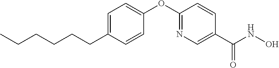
C1=C(CCCCCC)C=CC(OC2=NC=C(C(NO)=O)C=C2)=C1
